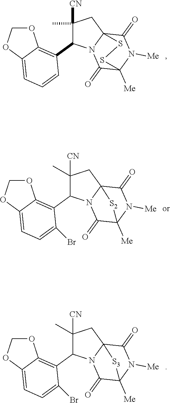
O1COC2=CC=CC(C3C(C)([CN])CC45N3C(=O)C([Me])(N([Me])C4=O)SS5)=C12.O1COC2=CC=C(Br)C(C3C(C)([CN])CC45N3C(=O)C([Me])(N([Me])C4=O)[S2]5)=C12.O1COC2=CC=C(Br)C(C3C(C)([CN])CC45N3C(=O)C([Me])(N([Me])C4=O)[S3]5)=C12
